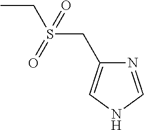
N1=CNC=C1CS(CC)(=O)=O
